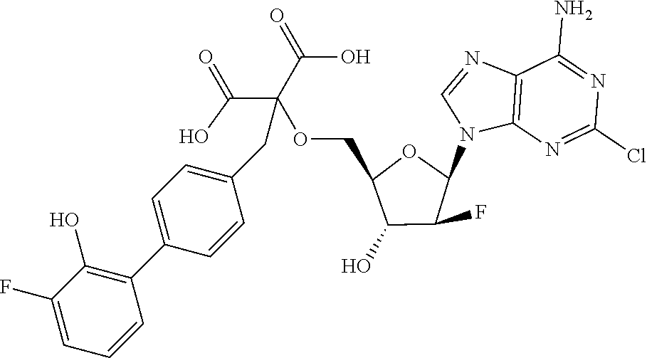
C12=C(N=C(Cl)N=C1N)N(C1OC(COC(C(=O)O)(C(=O)O)CC3=CC=C(C4=C(O)C(F)=CC=C4)C=C3)C(O)C1F)C=N2
